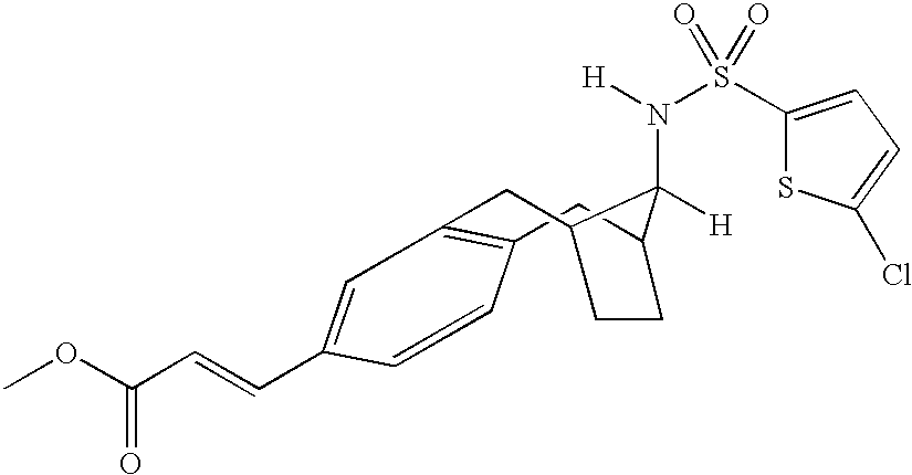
C1=CC(C=CC(OC)=O)=CC2=C1CC1CCC(C2)C1(N(S(C1=CC=C(Cl)S1)(=O)=O)[H])[H]
